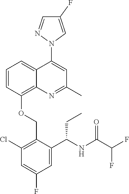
C1=CC(OCC2=C(Cl)C=C(F)C=C2C(NC(C(F)F)=O)CC)=C2C(=C1)C(N1C=C(F)C=N1)=CC(C)=N2
